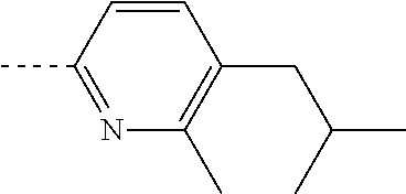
C1=CC(C)=NC(C)=C1CC(C)C
